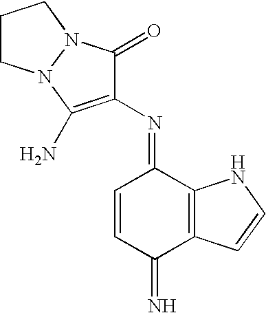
C1CN2N(C1)C(=O)C(N=C1C=CC(=N)C3=C1NC=C3)=C2N
